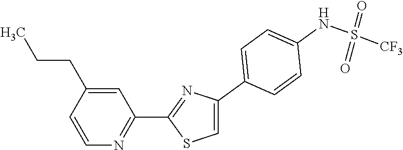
C1=C(C2=CC=C(NS(=O)(=O)[CF3])C=C2)N=C(C2=NC=CC(CCC)=C2)S1
